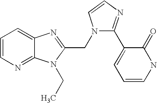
C1=CN=C2C(=C1)N=C(CN1C(C3=CC=CNC3=O)=NC=C1)N2CC
